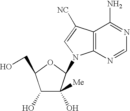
C1(O)C(O)([Me])C(N2C3=C(C(N)=NC=N3)C([NC])=C2)OC1CO
